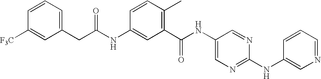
C(C(NC1=CC(C(NC2=CN=C(NC3=CN=CC=C3)N=C2)=O)=C(C)C=C1)=O)C1=CC=CC([F3C])=C1
